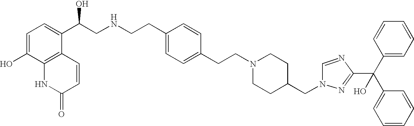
C1=C(O)C2=C(C(C(CNCCC3=CC=C(CCN4CCC(CN5C=NC(C(C6=CC=CC=C6)(C6=CC=CC=C6)O)=N5)CC4)C=C3)O)=C1)C=CC(=O)N2
